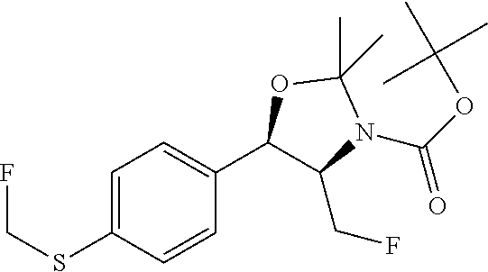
C1=C(SCF)C=CC(C2C(CF)N(C(OC(C)(C)C)=O)C(C)(C)O2)=C1
